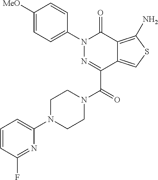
C1([MeO])=CC=C(N2N=C(C(=O)N3CCN(C4=CC=CC(F)=N4)CC3)C3=CSC(N)=C3C2=O)C=C1
